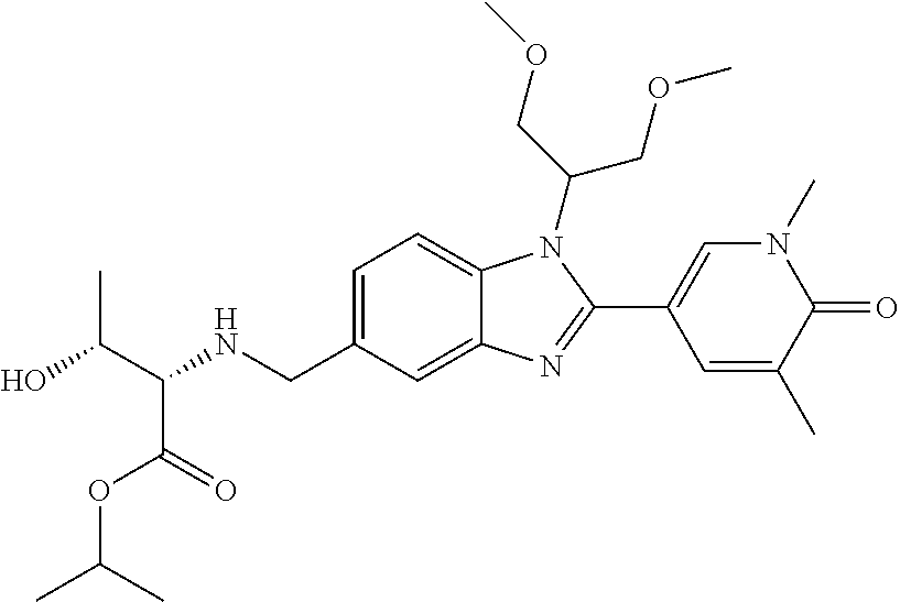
C1=C(CNC(C(OC(C)C)=O)C(C)O)C=C2C(=C1)N(C(COC)COC)C(C1=CN(C)C(=O)C(C)=C1)=N2
